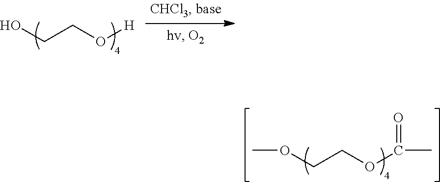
OCCO[H].COCCOC(C)=O
